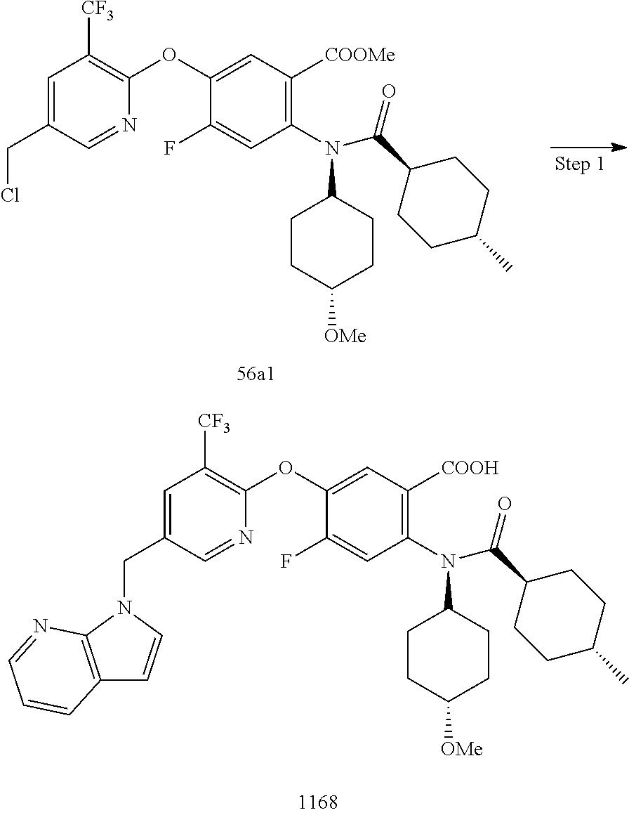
C1(N(C2CCC([OMe])CC2)C(C2CCC(C)CC2)=O)=C([COOH])C=C(OC2=C([CF3])C=C(CN3C4=C(C=C3)C=CC=N4)C=N2)C(F)=C1.C1(N(C2CCC([OMe])CC2)C(C2CCC(C)CC2)=O)=C([COOMe])C=C(OC2=C([CF3])C=C(CCl)C=N2)C(F)=C1
